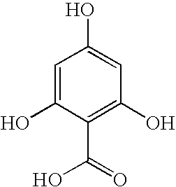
C1=C(O)C(C(=O)O)=C(O)C=C1O
